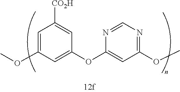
C1=C(OC)C=C(OC2=CC(OC)=NC=N2)C=C1[CO2H]
